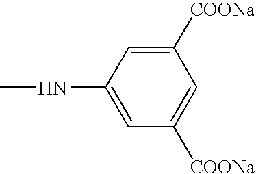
N(C1=CC([COONa])=CC([COONa])=C1)C
